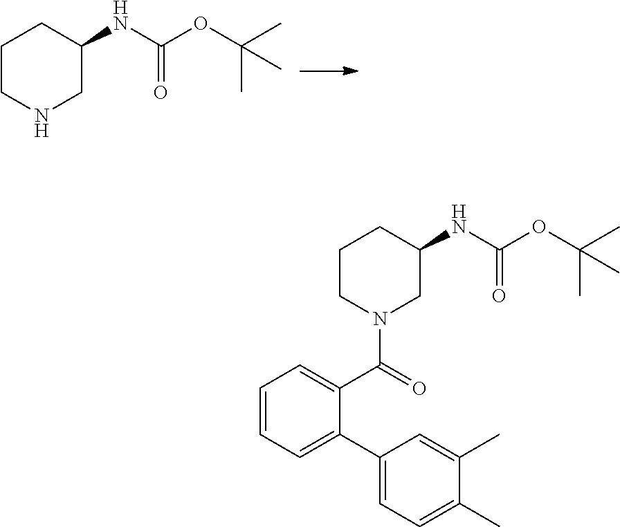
C1CNCC(NC(OC(C)(C)C)=O)C1.C1CN(C(=O)C2=CC=CC=C2C2=CC=C(C)C(C)=C2)CC(NC(OC(C)(C)C)=O)C1
